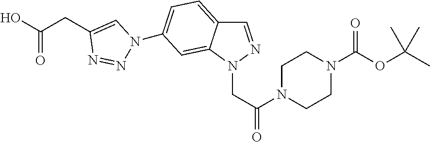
OC(=O)CC1=CN(C2=CC=C3C=NN(CC(=O)N4CCN(C(OC(C)(C)C)=O)CC4)C3=C2)N=N1
